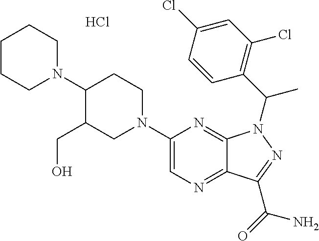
C1CCN(C2CCN(C3=CN=C4C(=N3)N(C(C3=C(Cl)C=C(Cl)C=C3)C)N=C4C(=O)N)CC2CO)CC1.Cl
